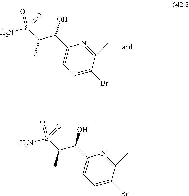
S(C(C(C1=CC=C(Br)C(C)=N1)O)C)(=O)(=O)N.S(C(C(C1=CC=C(Br)C(C)=N1)O)C)(=O)(=O)N
